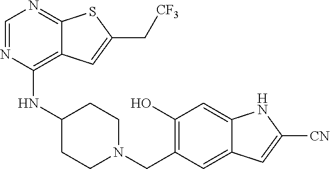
C1=NC(NC2CCN(CC3=C(O)C=C4C(=C3)C=C([CN])N4)CC2)=C2C(=N1)SC(C[CF3])=C2
